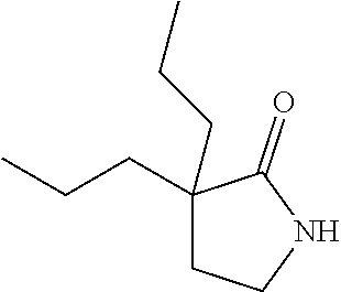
C1(CCC)(CCC)CCNC1=O
